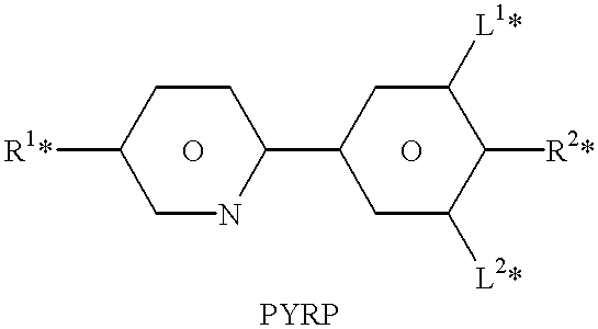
[R1*]C1CNC(C2CC([L2*])C([R2*])C([L1*])C2)CC1.O.O
